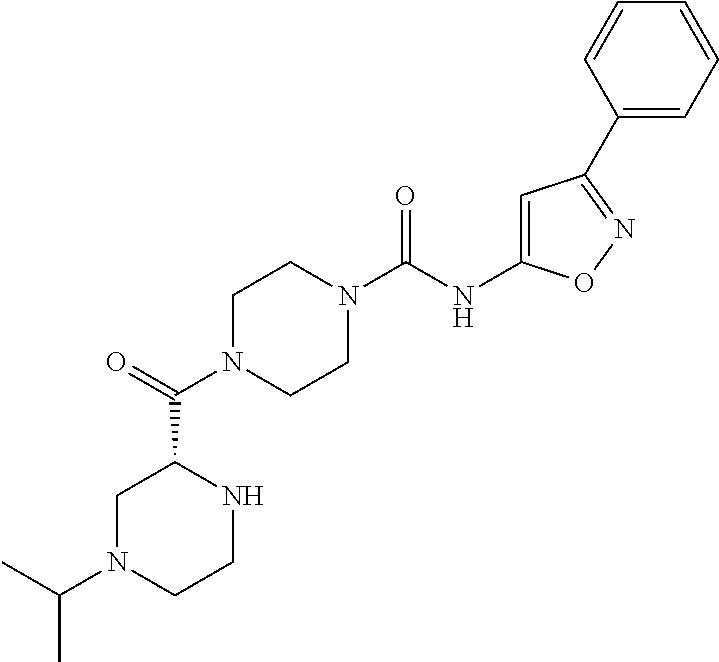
C1N(C(C2CN(C(C)C)CCN2)=O)CCN(C(NC2=CC(C3=CC=CC=C3)=NO2)=O)C1
